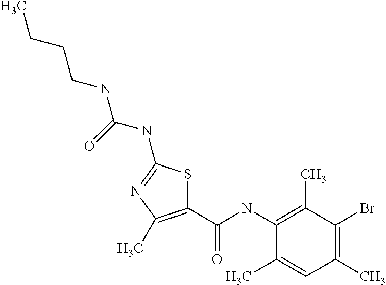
C1(NC(C2=C(C)N=C(NC(=O)NCCCC)S2)=O)=C(C)C(Br)=C(C)C=C1C
